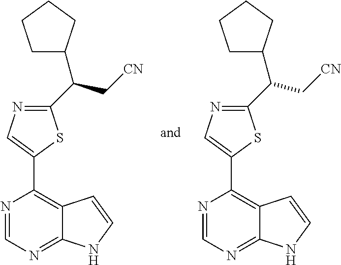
N1=CN=C2C(=C1C1=CN=C(C(C[CN])C3CCCC3)S1)C=CN2.N1=CN=C2C(=C1C1=CN=C(C(C[CN])C3CCCC3)S1)C=CN2
